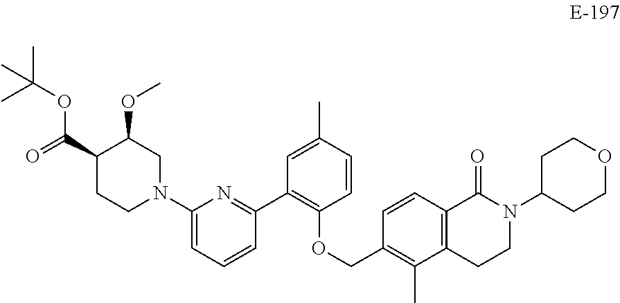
C1(COC2=C(C3=NC(N4CCC(C(OC(C)(C)C)=O)C(OC)C4)=CC=C3)C=C(C)C=C2)=C(C)C2=C(C=C1)C(=O)N(C1CCOCC1)CC2
